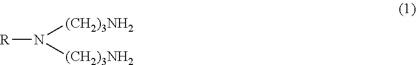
[R]N([(CH2)3NH2])[(CH2)3NH2]
